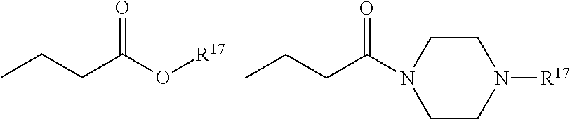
CCCC(O[R17])=O.CCCC(N1CCN([R17])CC1)=O
